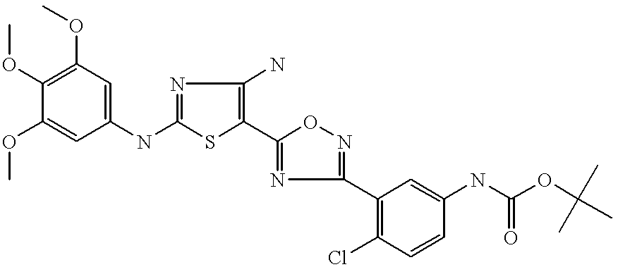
COC1=CC(NC2=NC(N)=C(C3=NC(C4=C(Cl)C=CC(NC(OC(C)(C)C)=O)=C4)=NO3)S2)=CC(OC)=C1OC
